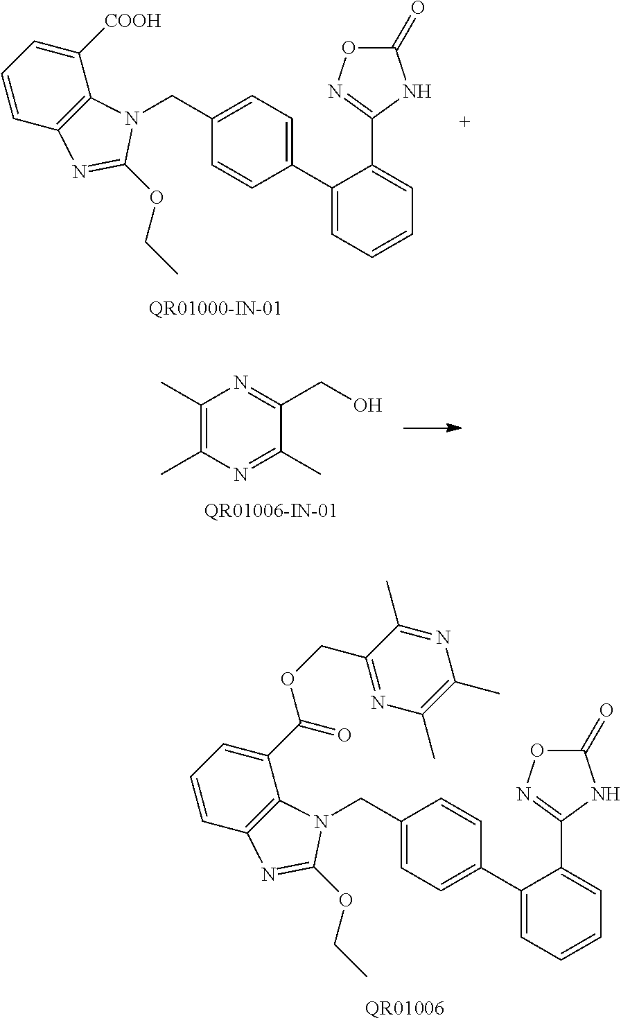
C1(C2=CC=C(CN3C4=C(C=CC=C4[COOH])N=C3OCC)C=C2)=CC=CC=C1C1=NOC(=O)N1.C1(C)=C(C)N=C(C)C(CO)=N1.C1(C2=CC=C(CN3C4=C(C=CC=C4C(OCC4=NC(C)=C(C)N=C4C)=O)N=C3OCC)C=C2)=CC=CC=C1C1=NOC(=O)N1.[QR01006]
